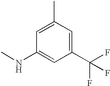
C1(C)=CC(NC)=CC(C(F)(F)F)=C1
